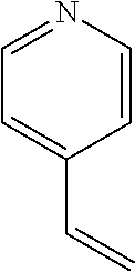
C1=NC=CC(C=C)=C1
